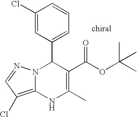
C1(Cl)=CC(C2N3C(=C(Cl)C=N3)NC(C)=C2C(OC(C)(C)C)=O)=CC=C1
